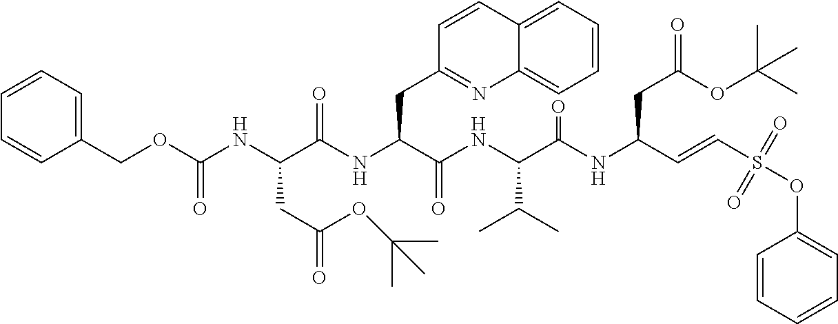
N(C(C(NC(C(NC(C=CS(OC1=CC=CC=C1)(=O)=O)CC(=O)OC(C)(C)C)=O)C(C)C)=O)CC1=NC2=CC=CC=C2C=C1)C(C(NC(OCC1=CC=CC=C1)=O)CC(=O)OC(C)(C)C)=O
